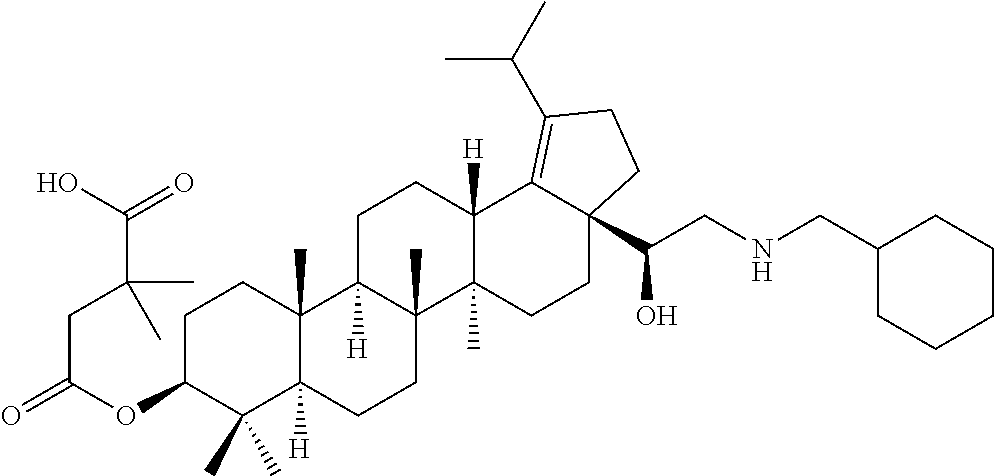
C1C(OC(CC(C(O)=O)(C)C)=O)C(C)(C)C2([H])C(C)(C1)C1([H])C(C)(CC2)C2(C)C([H])(CC1)C1=C(C(C)C)CCC1(C(CNCC1CCCCC1)O)CC2
